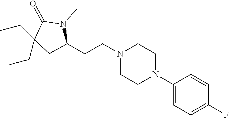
C1(N2CCN(CCC3CC(CC)(CC)C(=O)N3C)CC2)=CC=C(F)C=C1
